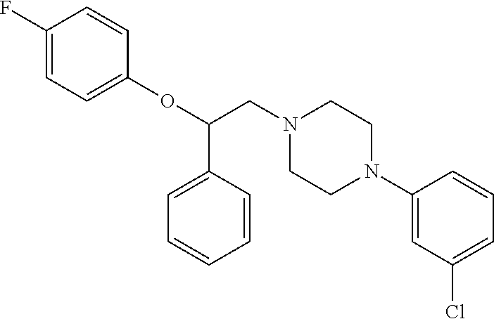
C1(F)=CC=C(OC(C2=CC=CC=C2)CN2CCN(C3=CC(Cl)=CC=C3)CC2)C=C1
